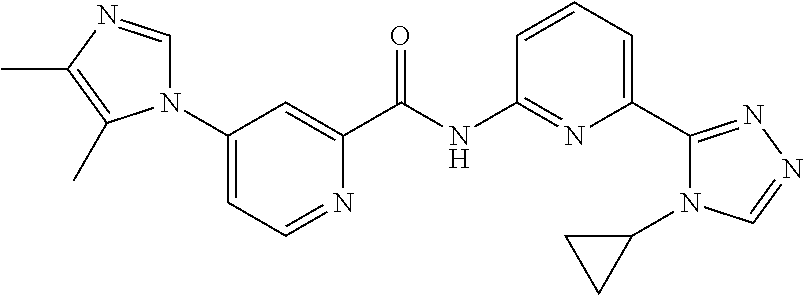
N1(C2=CC=NC(C(NC3=NC(C4=NN=CN4C4CC4)=CC=C3)=O)=C2)C=NC(C)=C1C
